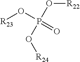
O(P(O[R24])(O[R23])=O)[R22]
